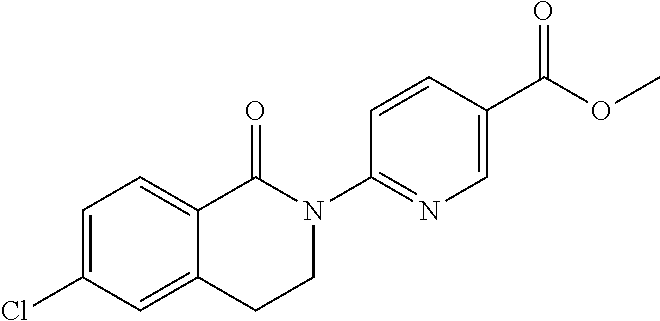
C1=C(Cl)C=C2C(=C1)C(=O)N(C1=NC=C(C(OC)=O)C=C1)CC2
